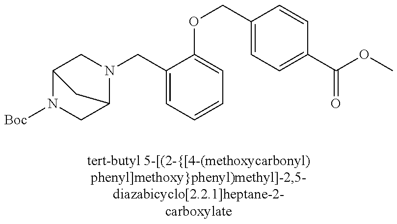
C12N([Boc])CC(N(CC3=CC=CC=C3OCC3=CC=C(C(OC)=O)C=C3)C1)C2
